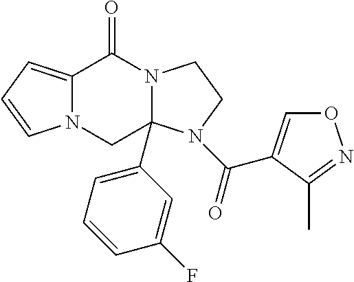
C12=CC=CN1CC1(C3=CC=CC(F)=C3)N(C2=O)CCN1C(=O)C1=CON=C1C
